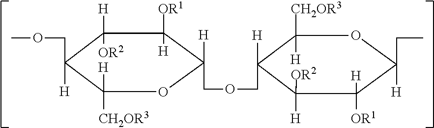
C1([H])([OR2])C(COC)([H])C([CH2OR3])([H])OC([H])(COCC2([H])C([H])([OR2])C([OR1])([H])C([H])(CC)OC2([CH2OR3])[H])C1([OR1])[H]
